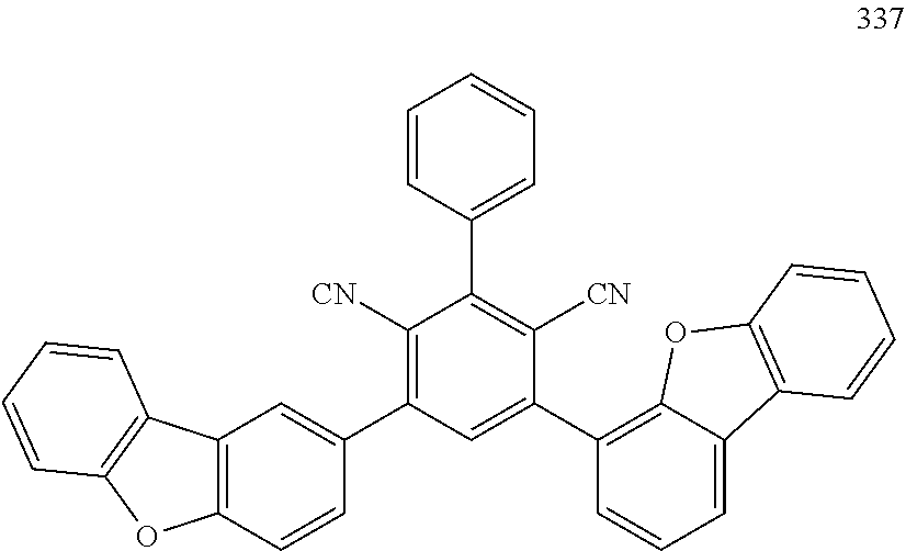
C1(C2=C([CN])C(C3=C4C(=CC=C3)C3=C(O4)C=CC=C3)=CC(C3=CC4=C(C=C3)OC3=C4C=CC=C3)=C2[CN])=CC=CC=C1
